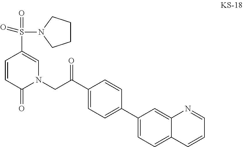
C1=CC(=O)N(CC(C2=CC=C(C3=CC=C4C(=C3)N=CC=C4)C=C2)=O)C=C1S(=O)(=O)N1CCCC1
